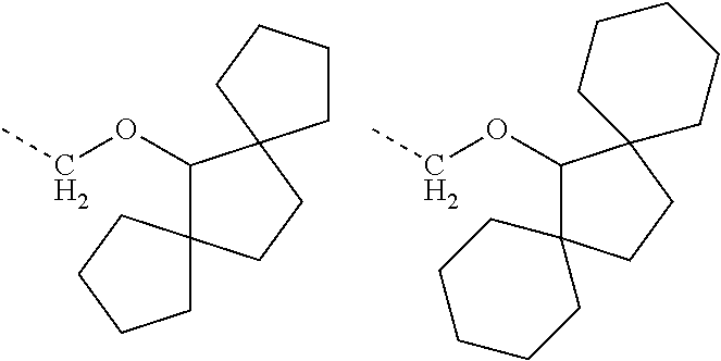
O(CC)C1C2(CCC13CCCC3)CCCC2.O(CC)C1C2(CCC13CCCCC3)CCCCC2
